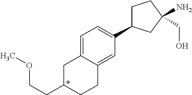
C(C1CCC2=CC(C3CCC(N)(CO)C3)=CC=C2C1)COC
